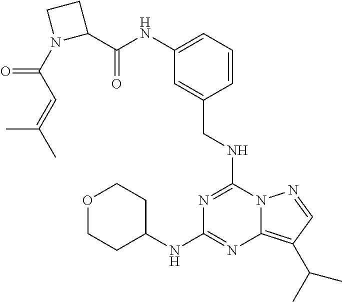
C1(C(NC2=CC=CC(CNC3=NC(NC4CCOCC4)=NC4=C(C(C)C)C=NN34)=C2)=O)CCN1C(C=C(C)C)=O
